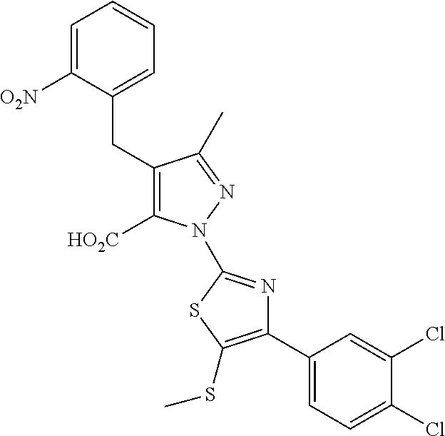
C(C1=CC=CC=C1[O2N])C1=C([HO2C])N(C2=NC(C3=CC=C(Cl)C(Cl)=C3)=C(SC)S2)N=C1C
